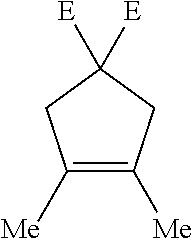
C1([Me])=C([Me])CC([E])([E])C1
